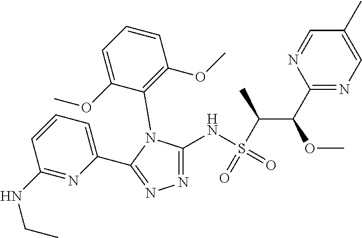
C1(C)=CN=C(C(OC)C(S(=O)(NC2=NN=C(C3=CC=CC(NCC)=N3)N2C2=C(OC)C=CC=C2OC)=O)C)N=C1
